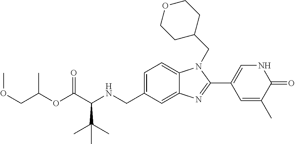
C1=C(CNC(C(OC(COC)C)=O)C(C)(C)C)C=C2C(=C1)N(CC1CCOCC1)C(C1=CNC(=O)C(C)=C1)=N2
